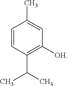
CC1=CC([OH])=C(C(C)C)C=C1
